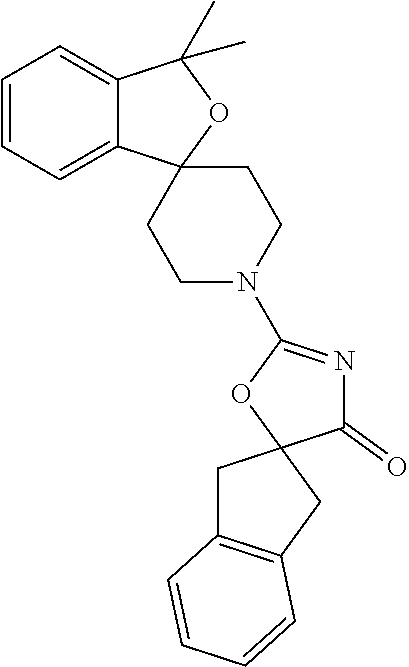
C1=CC=C2C(=C1)C(C)(C)OC21CCN(C2=NC(=O)C3(CC4=C(C3)C=CC=C4)O2)CC1
